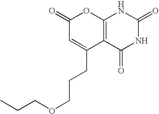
C1(=O)C=C(CCCOCCC)C2=C(O1)NC(=O)NC2=O
